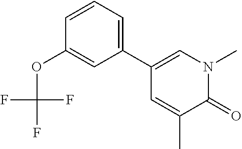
C1(C2=CN(C)C(=O)C(C)=C2)=CC=CC(OC(F)(F)F)=C1
